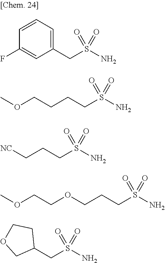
C1(CS(N)(=O)=O)=CC=CC(F)=C1.C(CCOC)CS(N)(=O)=O.C(C[NC])CS(N)(=O)=O.C(COCCOC)CS(N)(=O)=O.C1(CS(N)(=O)=O)CCOC1
